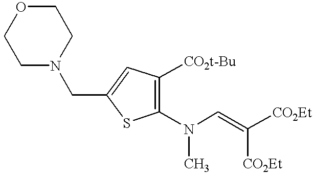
C1(N(C=C([CO2Et])[CO2Et])C)=C([CO2t-Bu])C=C(CN2CCOCC2)S1
